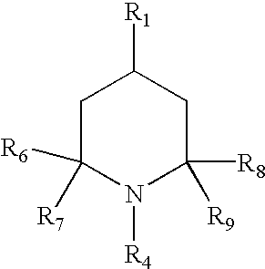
C1C([R6])([R7])N([R4])C([R8])([R9])CC1[R1]
